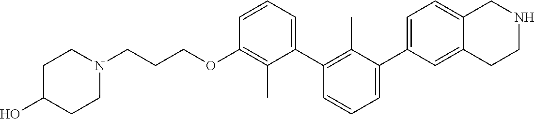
C1(OCCCN2CCC(O)CC2)=C(C)C(C2=C(C)C(C3=CC=C4C(=C3)CCNC4)=CC=C2)=CC=C1
